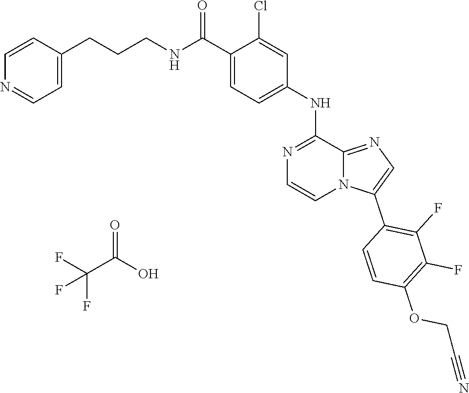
C1=C(C(NCCCC2=CC=NC=C2)=O)C(Cl)=CC(NC2=NC=CN3C2=NC=C3C2=C(F)C(F)=C(OCC#N)C=C2)=C1.O=C(C(F)(F)F)O
